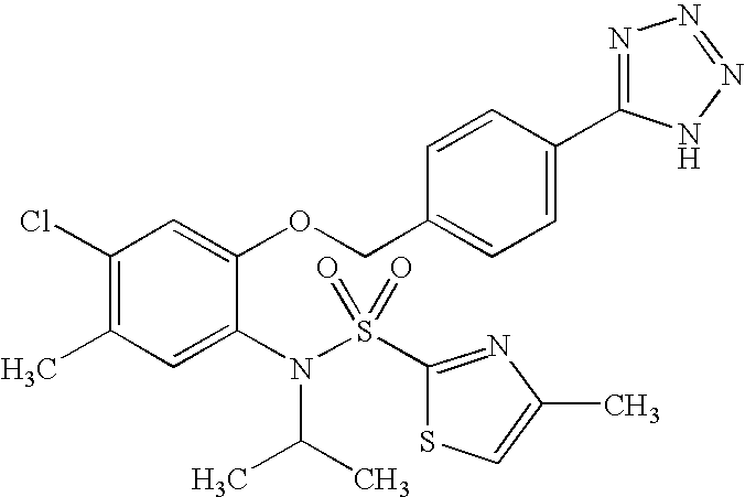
C1(Cl)=C(C)C=C(N(S(C2=NC(C)=CS2)(=O)=O)C(C)C)C(OCC2=CC=C(C3=NN=NN3)C=C2)=C1
